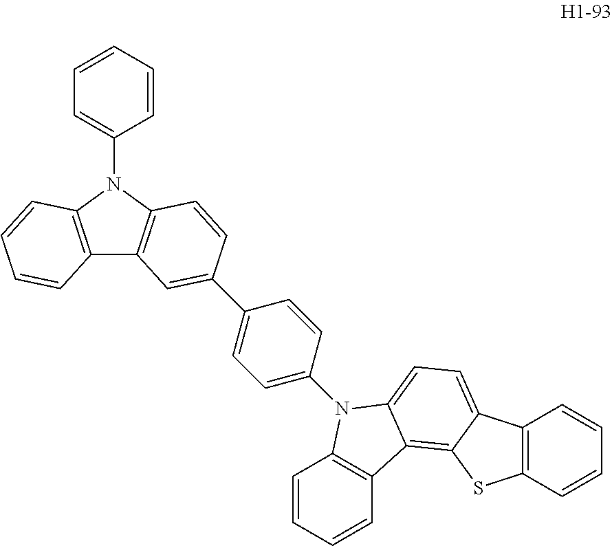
C12=C(N(C3=CC=CC=C3)C3=C1C=C(C1=CC=C(N4C5=C(C=CC=C5)C5=C6C(=CC=C54)C4=C(S6)C=CC=C4)C=C1)C=C3)C=CC=C2
